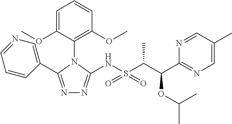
N1=CC(C)=CN=C1C(C(S(NC1=NN=C(C2=CN=CC=C2)N1C1=C(OC)C=CC=C1OC)(=O)=O)C)OC(C)C
